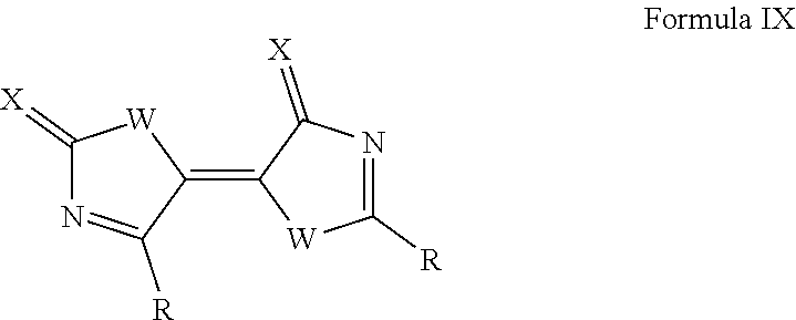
C1(=[X])N=C([R])C(=C2[W]C([R])=NC2=[X])[W]1
